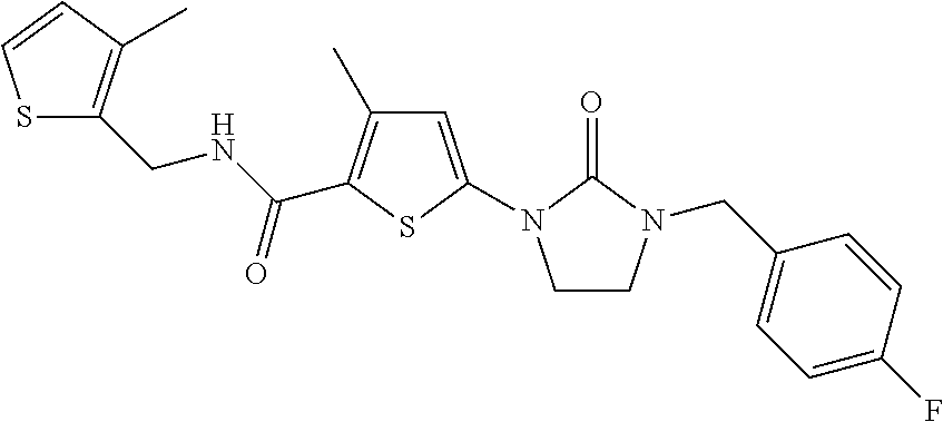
S1C=CC(C)=C1CNC(C1=C(C)C=C(N2CCN(CC3=CC=C(F)C=C3)C2=O)S1)=O
